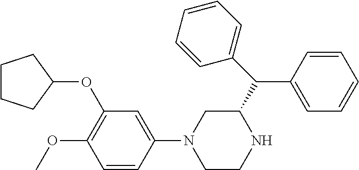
C1CCC(OC2=C(OC)C=CC(N3CCNC(C(C4=CC=CC=C4)C4=CC=CC=C4)C3)=C2)C1
